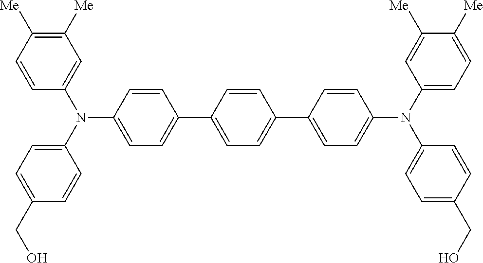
C1=CC(C2=CC=C(C3=CC=C(N(C4=CC([Me])=C([Me])C=C4)C4=CC=C(CO)C=C4)C=C3)C=C2)=CC=C1N(C1=CC=C([Me])C([Me])=C1)C1=CC=C(CO)C=C1
